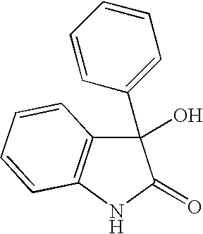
OC1(C2=CC=CC=C2)C2=C(NC1=O)C=CC=C2
